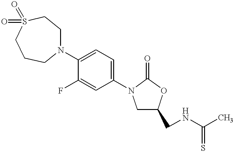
C1C(CNC(C)=S)OC(=O)N1C1=CC=C(N2CCS(=O)(=O)CCC2)C(F)=C1
